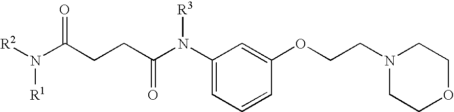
C1(N(C(CCC(N([R2])[R1])=O)=O)[R3])=CC=CC(OCCN2CCOCC2)=C1
